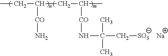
CCC([CO]N)CC(C)[CO]NC(C)(C)C[SO3].[Na]
